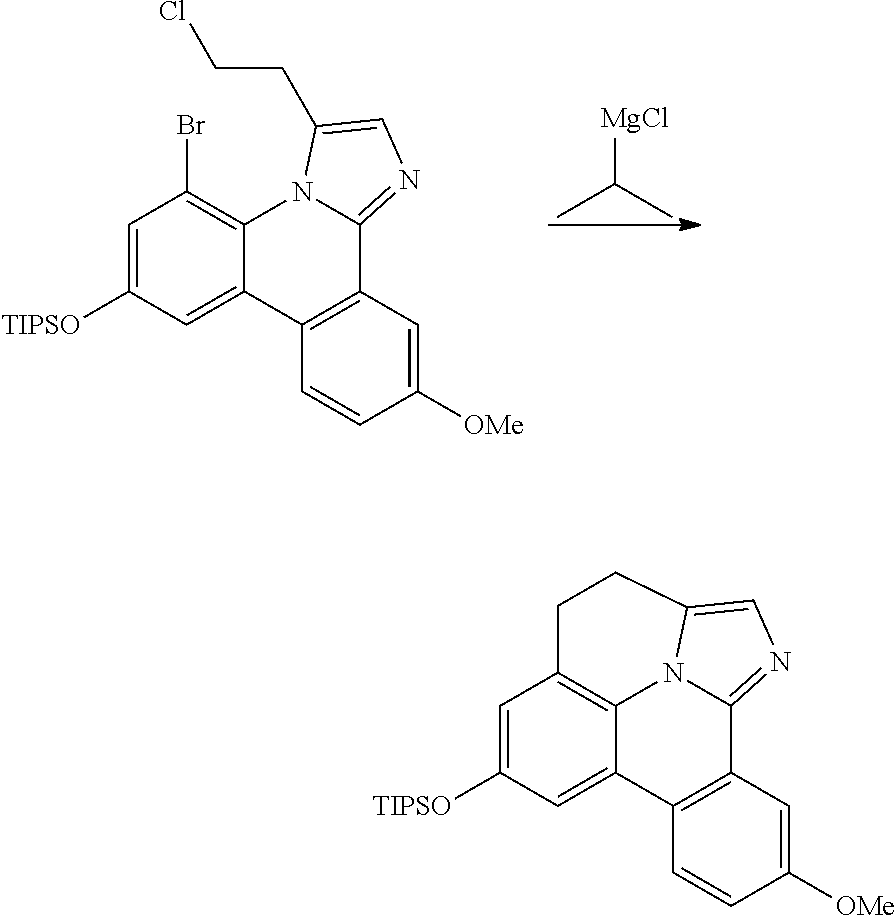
[MgCl]C(C)C.C1=C([TIPSO])C=C2C(=C1Br)N1C(=NC=C1CCCl)C1=C2C=CC([OMe])=C1.C1=C([TIPSO])C=C2C3=C1CCC1=CN=C(C4=C2C=CC([OMe])=C4)N31
